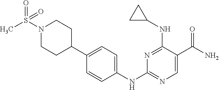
N1=C(NC2CC2)C(C(N)=O)=CN=C1NC1=CC=C(C2CCN(S(C)(=O)=O)CC2)C=C1
